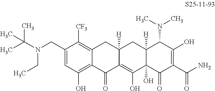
C1(CN(C(C)(C)C)CC)=CC(O)=C2C(=C1[CF3])CC1([H])C(=C(O)C3(O)C([H])(C1)C(N(C)C)C(O)=C(C(N)=O)C3=O)C2=O
